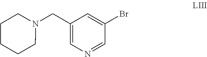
C1(CN2CCCCC2)=CN=CC(Br)=C1
